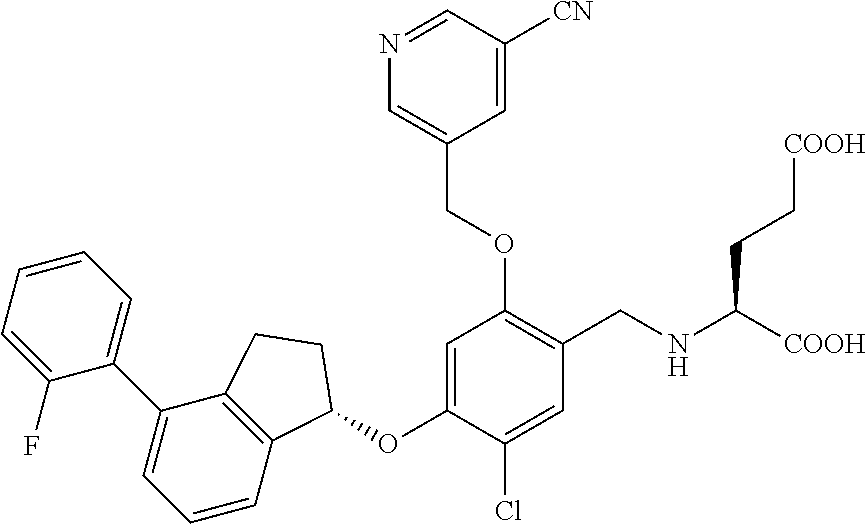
C1(F)=CC=CC=C1C1=CC=CC2=C1CCC2OC1=CC(OCC2=CN=CC([CN])=C2)=C(CNC([COOH])CC[COOH])C=C1Cl
